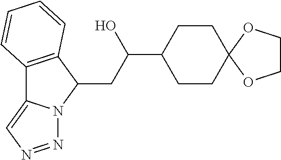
C12=C(C(CC(C3CCC4(CC3)OCCO4)O)N3C1=CN=N3)C=CC=C2
